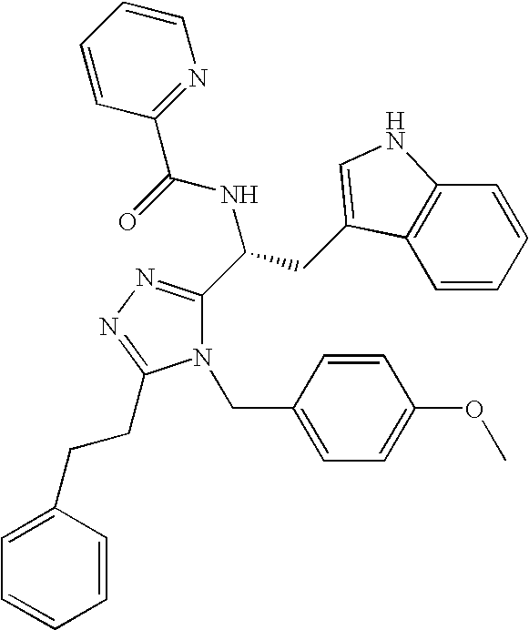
N1(CC2=CC=C(OC)C=C2)C(C(CC2=CNC3=C2C=CC=C3)NC(=O)C2=NC=CC=C2)=NN=C1CCC1=CC=CC=C1
